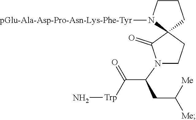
N1(C(C([Trp]N)=O)CC([Me])[Me])CCC2(C1=O)CCCN2[pGlu-Ala-Asp-Pro-Asn-Lys-Phe-Tyr]
